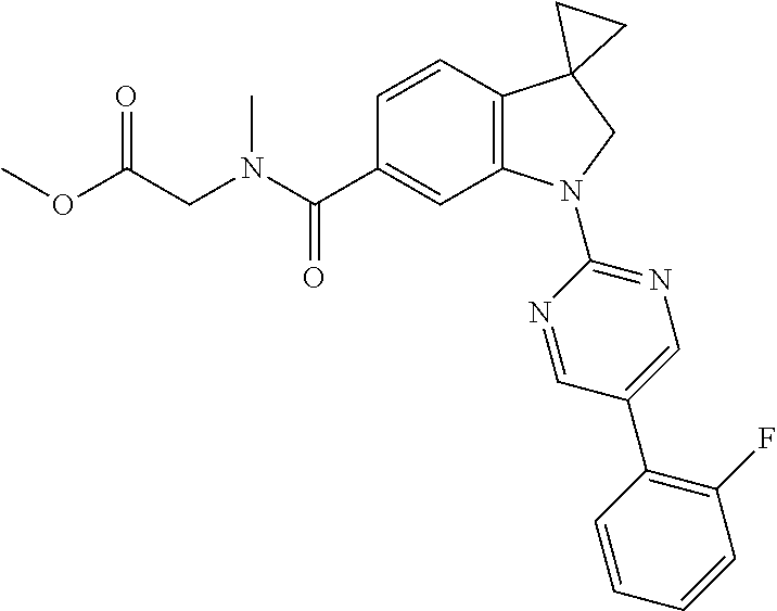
N(C(C1=CC2=C(C=C1)C1(CN2C2=NC=C(C3=C(F)C=CC=C3)C=N2)CC1)=O)(C)CC(OC)=O
